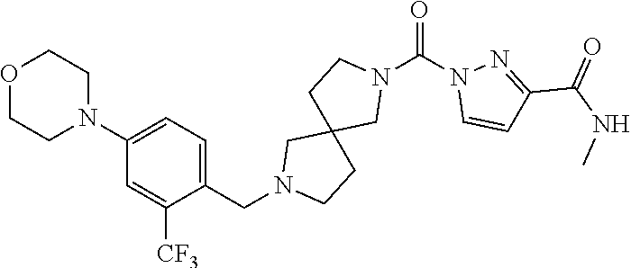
C1(N2CCOCC2)=CC=C(CN2CC3(CCN(C(=O)N4C=CC(C(NC)=O)=N4)C3)CC2)C([CF3])=C1
